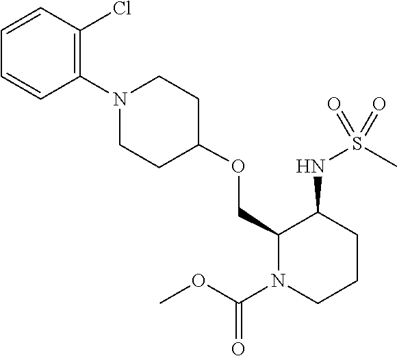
C1(OCC2C(NS(C)(=O)=O)CCCN2C(OC)=O)CCN(C2=C(Cl)C=CC=C2)CC1
